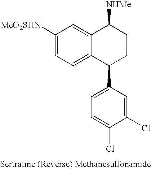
C1([MeO2SHN])=CC=C2C(=C1)C([NHMe])CCC2C1=CC=C(Cl)C(Cl)=C1
